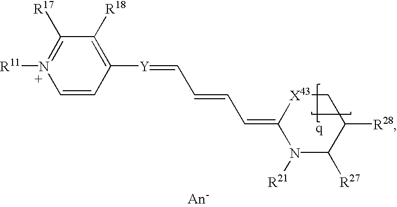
C1(=CC=CC=[Y]C2=C([R18])C([R17])=N([R11])C=C2)N([R21])C([R27])C([R28])C[X43]1
